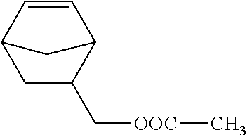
C1C(C[OOC]C)C2C=CC1C2
